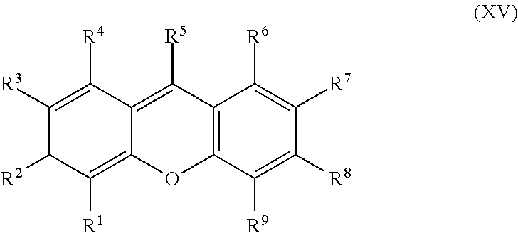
C1([R6])=C([R7])C([R8])=C([R9])C2=C1C([R5])=C1C(=C([R1])C([R2])C([R3])=C1[R4])O2
